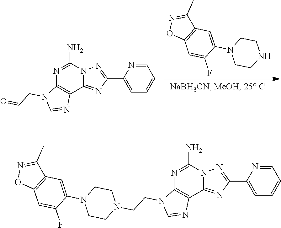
N1(C2=CC3=C(C=C2F)ON=C3C)CCNCC1.C12=NC(C3=CC=CC=N3)=NN1C(N)=NC1=C2N=CN1CC=O.N1(C2=CC3=C(C=C2F)ON=C3C)CCN(CCN2C3=C(C4=NC(C5=CC=CC=N5)=NN4C(N)=N3)N=C2)CC1
